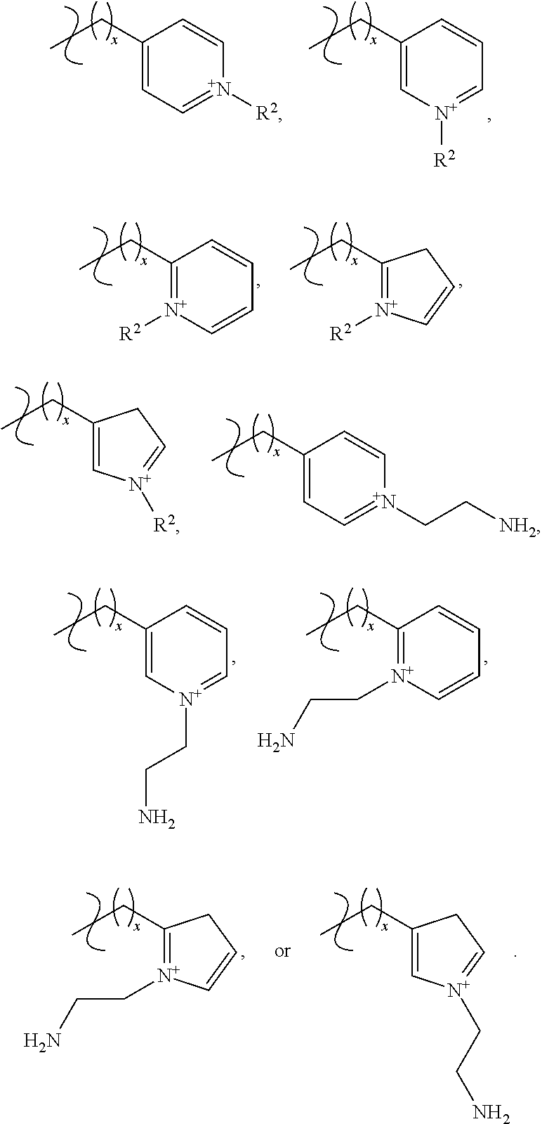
C1(CC)=CC=[N+]([R2])C=C1.C1(CC)=C[N+]([R2])=CC=C1.C1(CC)=[N+]([R2])C=CC=C1.C1(CC)=[N+]([R2])C=CC1.C1(CC)=C[N+]([R2])=CC1.C1(CC)=CC=[N+](CC[NH2])C=C1.C1(CC)=C[N+](CCN)=CC=C1.C1(CC)=[N+](CCN)C=CC=C1.C1(CC)=[N+](CCN)C=CC1.C1(CC)=C[N+](CCN)=CC1
